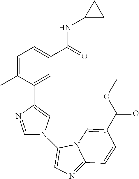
C1=C(C)C(C2=CN(C3=CN=C4N3C=C(C(OC)=O)C=C4)C=N2)=CC(C(=O)NC2CC2)=C1
